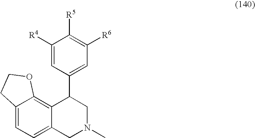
C12=CC=C3C(=C1OCC2)C(C1=CC([R6])=C([R5])C([R4])=C1)CN(C)C3
